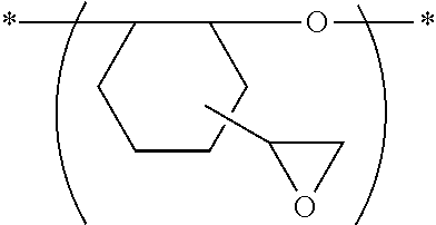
C1(*)CCCCC1O*.CC1OC1
